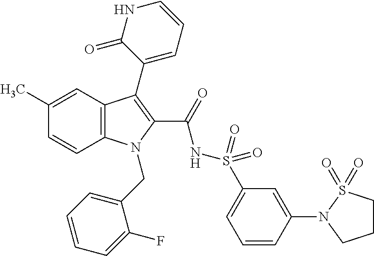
C1(C)=CC2=C(C=C1)N(CC1=CC=CC=C1F)C(C(=O)NS(=O)(=O)C1=CC=CC(N3CCCS3(=O)=O)=C1)=C2C1=CC=CNC1=O
